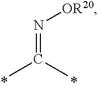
CC(C)=N[OR20]
